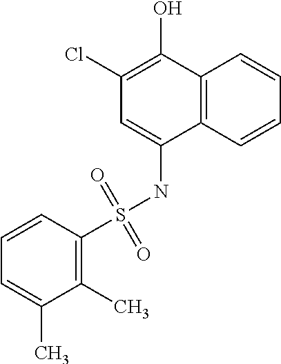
C12=C(C=CC=C1)C(NS(C1=C(C)C(C)=CC=C1)(=O)=O)=CC(Cl)=C2O
